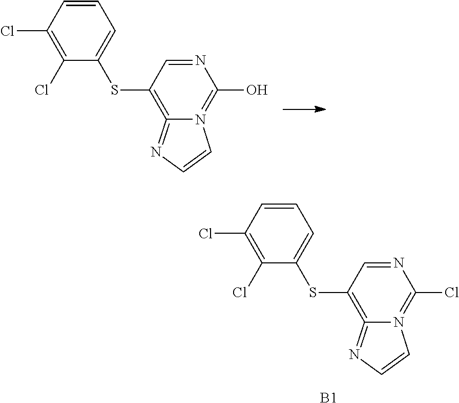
N1=CC(SC2=CC=CC(Cl)=C2Cl)=C2=NC=CN2=C1O.N1=CC(SC2=CC=CC(Cl)=C2Cl)=C2=NC=CN2=C1Cl.[B1]
